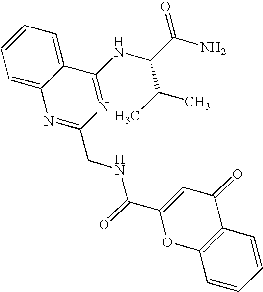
C1=C2C(=CC=C1)C(NC(C(C)C)C(N)=O)=NC(CNC(=O)C1=CC(=O)C3=C(O1)C=CC=C3)=N2
